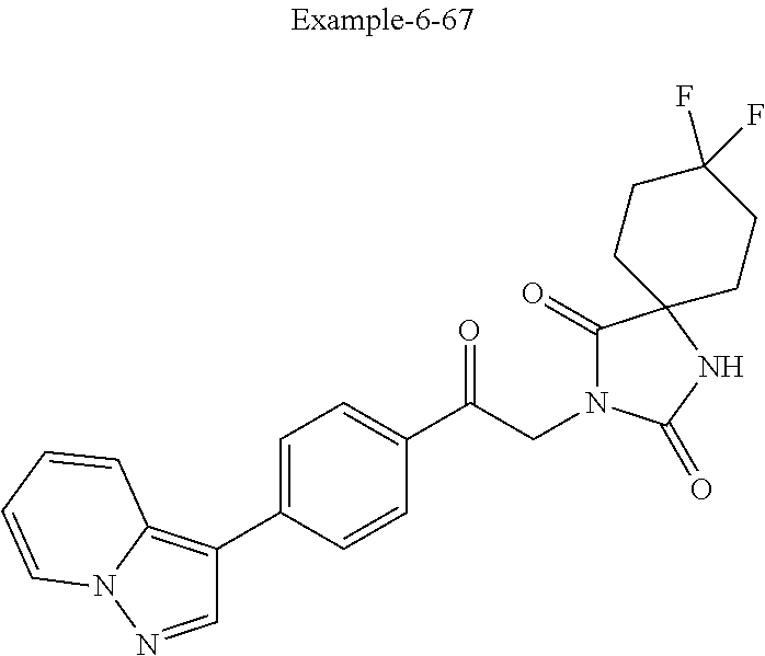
C1(C2=C3N(N=C2)C=CC=C3)=CC=C(C(CN2C(=O)C3(NC2=O)CCC(F)(F)CC3)=O)C=C1
